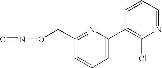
C1=CC=C(C2=C(Cl)N=CC=C2)N=C1CON=C
